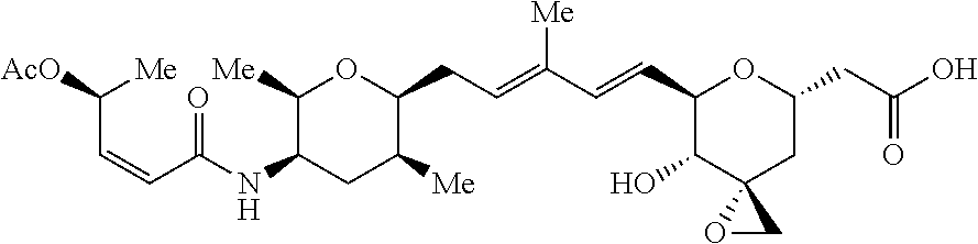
C(C=CC(=O)NC1C([Me])OC(CC=C(C=CC2C(O)C3(CC(CC(=O)O)O2)OC3)[Me])C([Me])C1)([Me])[AcO]
